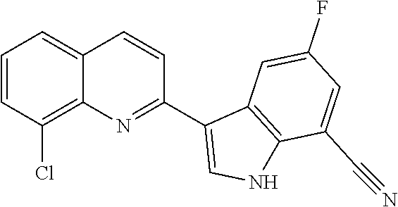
C1=CC(Cl)=C2C(=C1)C=CC(C1=CNC3=C1C=C(F)C=C3C#N)=N2
